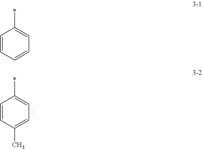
C1=CC(C)=CC=C1*.C1=CC=CC=C1*
